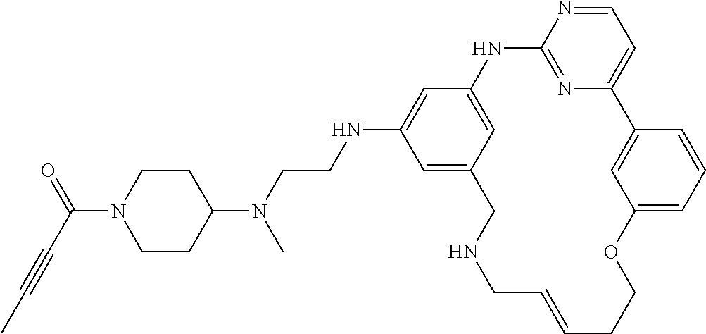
C1=NC2=NC(=C1)C1=CC(=CC=C1)OCCC=CCNCC1=CC(NCCN(C3CCN(C(=O)C#CC)CC3)C)=CC(=C1)N2
